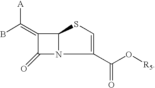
C1(C(O[R5])=O)=CSC2N1C(=O)C2=C(B)[A]
